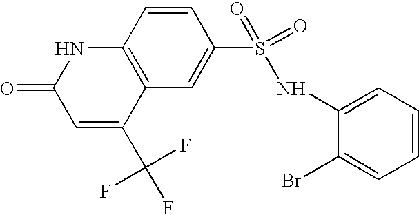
C12=C(C=C(S(=O)(=O)NC3=CC=CC=C3Br)C=C1)C(C(F)(F)F)=CC(=O)N2
